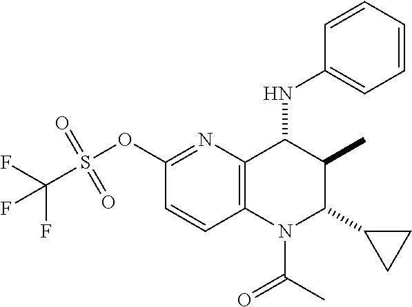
C12=C(C(NC3=CC=CC=C3)C(C)C(C3CC3)N1C(C)=O)N=C(OS(C(F)(F)F)(=O)=O)C=C2
